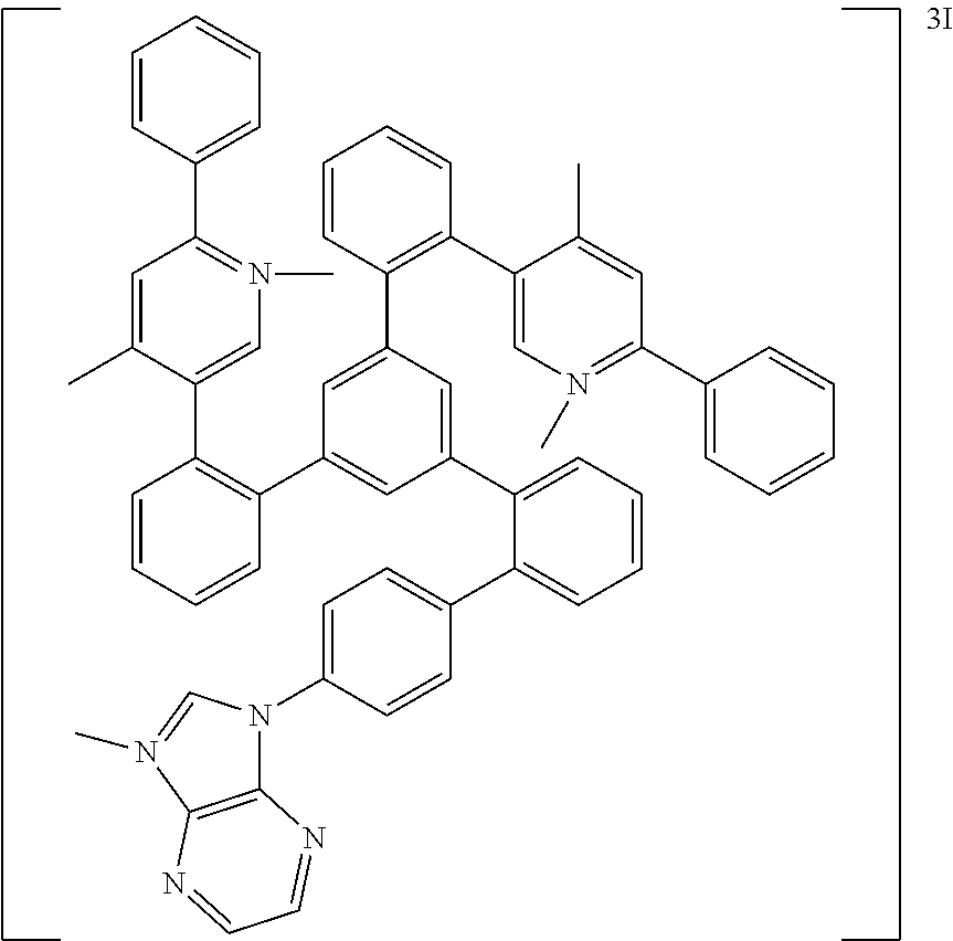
C1=CC(C2=N(C)C=C(C3=C(C4=CC(C5=CC=CC=C5C5=CC=C(N6C7=C(N(C)=C6)N=CC=N7)C=C5)=CC(C5=C(C6=CN(C)=C(C7=CC=CC=C7)C=C6C)C=CC=C5)=C4)C=CC=C3)C(C)=C2)=CC=C1
